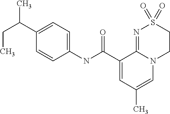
C1(NC(C2=CC(C)=CN3C2=NS(=O)(=O)CC3)=O)=CC=C(C(CC)C)C=C1
